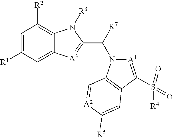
C1=C([R1])C=C2C(=C1[R2])N([R3])C(C([R7])N1[A1]=C(S(=O)(=O)[R4])C3=C1C=[A2]C([R5])=C3)=[A3]2
